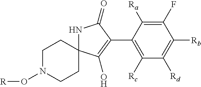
C1N(O[R])CCC2(C1)NC(=O)C(C1=C([Rc])C([Rd])=C([Rb])C(F)=C1[Ra])=C2O
